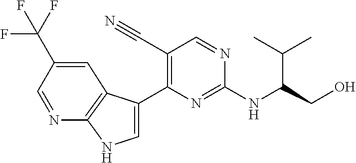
C1=C(C(F)(F)F)C=NC2=C1C(C1=C(C#N)C=NC(NC(CO)C(C)C)=N1)=CN2
